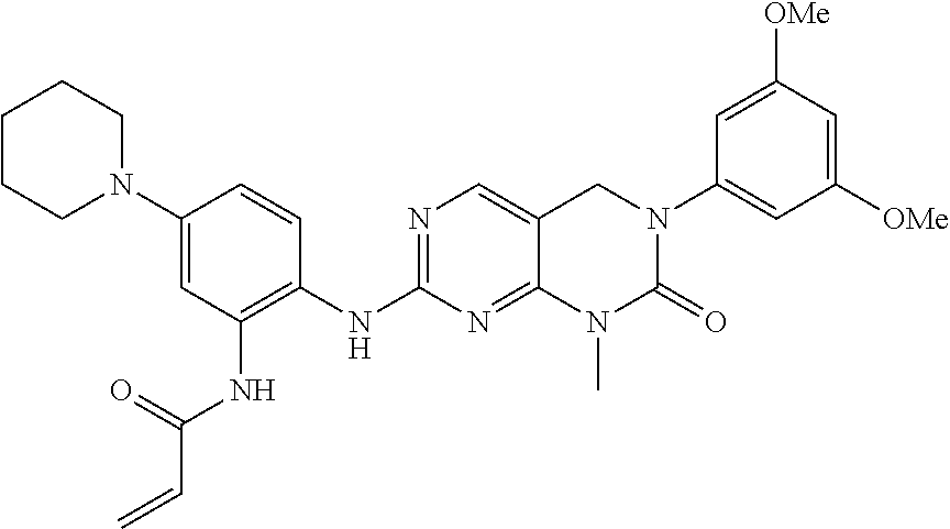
N(C1=NC=C2C(=N1)N(C)C(=O)N(C1=CC([OMe])=CC([OMe])=C1)C2)C1=C(NC(=O)C=C)C=C(N2CCCCC2)C=C1
